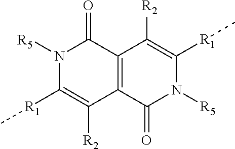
N1([R5])C([R1]C)=C([R2])C2=C(C1=O)C([R2])=C([R1]C)N([R5])C2=O
